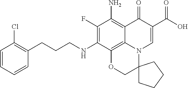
C(CCNC1=C(F)C(N)=C2C3=C1OCC1(N3C=C(C(O)=O)C2=O)CCCC1)C1=C(Cl)C=CC=C1
